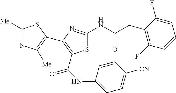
S1C(NC(CC2=C(F)C=CC=C2F)=O)=NC(C2=C([Me])N=C([Me])S2)=C1C(NC1=CC=C([CN])C=C1)=O
